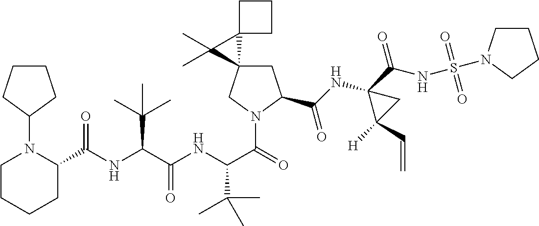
C1C2(CN(C(=O)C(NC(C(NC(C3N(C4CCCC4)CCCC3)=O)C(C)(C)C)=O)C(C)(C)C)C1C(NC1(C(NS(=O)(=O)N3CCCC3)=O)C([H])(C=C)C1)=O)C1(C2(C)C)CCC1
